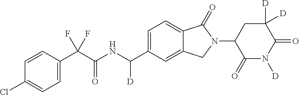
C1=CC(C(C(NC(C2=CC=C3C(=C2)CN(C2C(=O)N([D])C(=O)C([D])([D])C2)C3=O)[D])=O)(F)F)=CC=C1Cl
